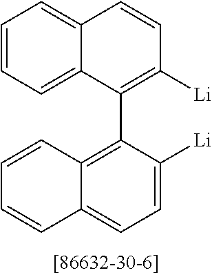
C1=CC=C2C(=C1)C=CC([Li])=C2C1=C2C(=CC=C1[Li])C=CC=C2
